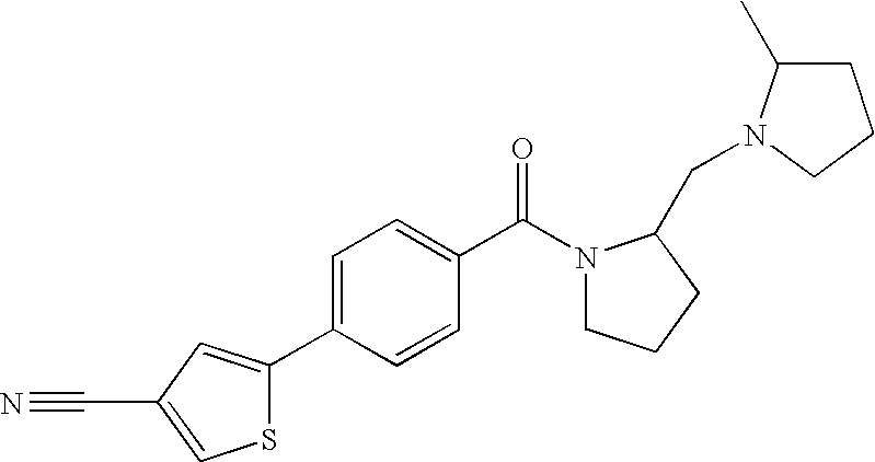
S1C(C2=CC=C(C(N3CCCC3CN3C(C)CCC3)=O)C=C2)=CC(C#N)=C1
